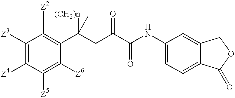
C1([Z3])=C([Z4])C([Z5])=C([Z6])C(C(CC(C(NC2=CC=C3C(=C2)COC3=O)=O)=O)([(CH2)n])C)=C1[Z2]
